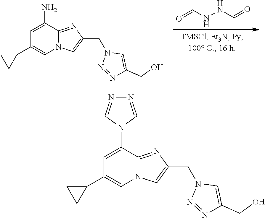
N(C=O)NC=O.C1(CO)=CN(CC2=CN3C(=N2)C(N)=CC(C2CC2)=C3)N=N1.N1=NC(CO)=CN1CC1=CN2C(=N1)C(N1C=NN=C1)=CC(C1CC1)=C2
